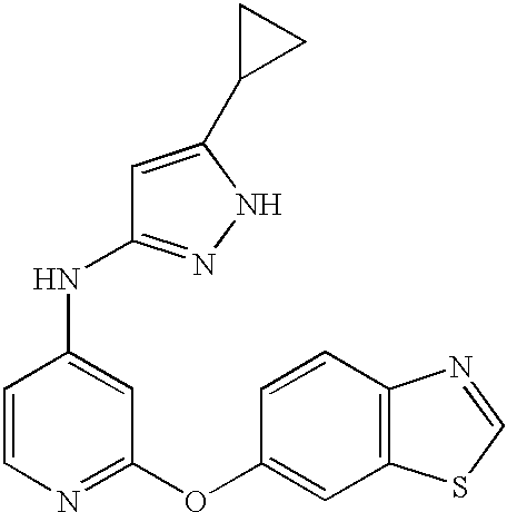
C1=CC(NC2=NNC(C3CC3)=C2)=CC(OC2=CC3=C(C=C2)N=CS3)=N1
